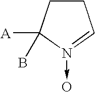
C1CC([A])(B)N(->O)=C1
